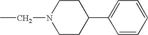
C1(C2=CC=CC=C2)CCN(CC)CC1
